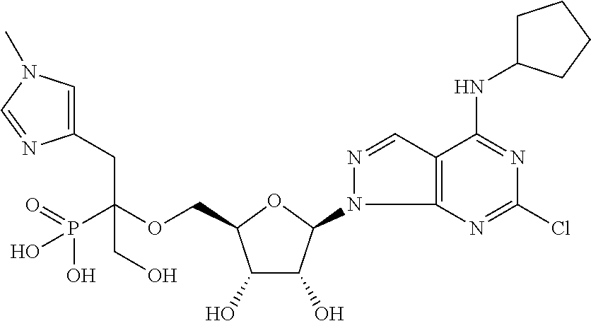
O(CC1C(O)C(O)C(N2C3=C(C=N2)C(NC2CCCC2)=NC(Cl)=N3)O1)C(CC1=CN(C)C=N1)(P(O)(=O)O)CO
